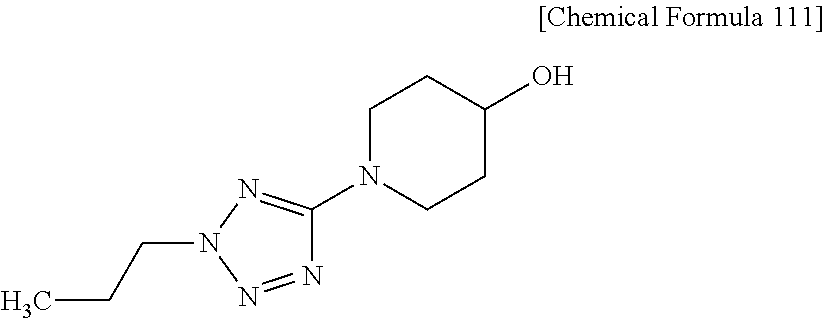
C1N(C2=NN(CCC)N=N2)CCC(O)C1
